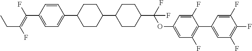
C1=CC(C2CCC(C3CCC(C(OC4=CC(F)=C(C5=CC(F)=C(F)C(F)=C5)C(F)=C4)(F)F)CC3)CC2)=CC=C1C(=C(F)CC)F
